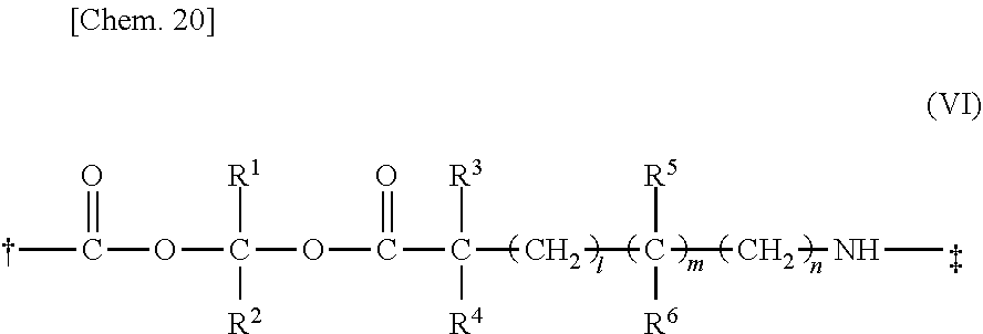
CC(=O)OC(OC(C(CC(CNC)([R5])[R6])([R4])[R3])=O)([R1])[R2]
